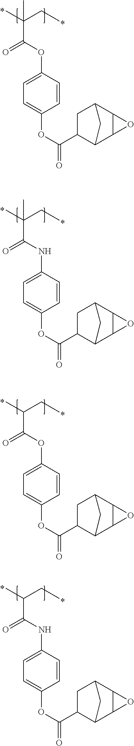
C1(OC(=O)C(CC)(C)C)=CC=C(OC(=O)C2C3C4C(C(C2)C3)O4)C=C1.C1(NC(=O)C(CC)(C)C)=CC=C(OC(=O)C2C3C4C(C(C2)C3)O4)C=C1.C1(OC(=O)C(CC)C)=CC=C(OC(=O)C2C3C4C(C(C2)C3)O4)C=C1.C1(NC(=O)C(CC)C)=CC=C(OC(=O)C2C3C4C(C(C2)C3)O4)C=C1
